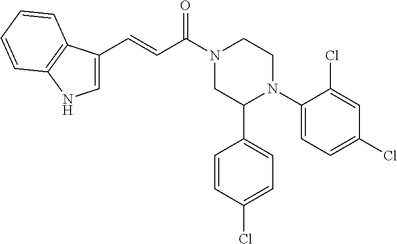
O=C(N1CC(C2=CC=C(Cl)C=C2)N(C2=CC=C(Cl)C=C2Cl)CC1)C=CC1=CNC2=C1C=CC=C2
